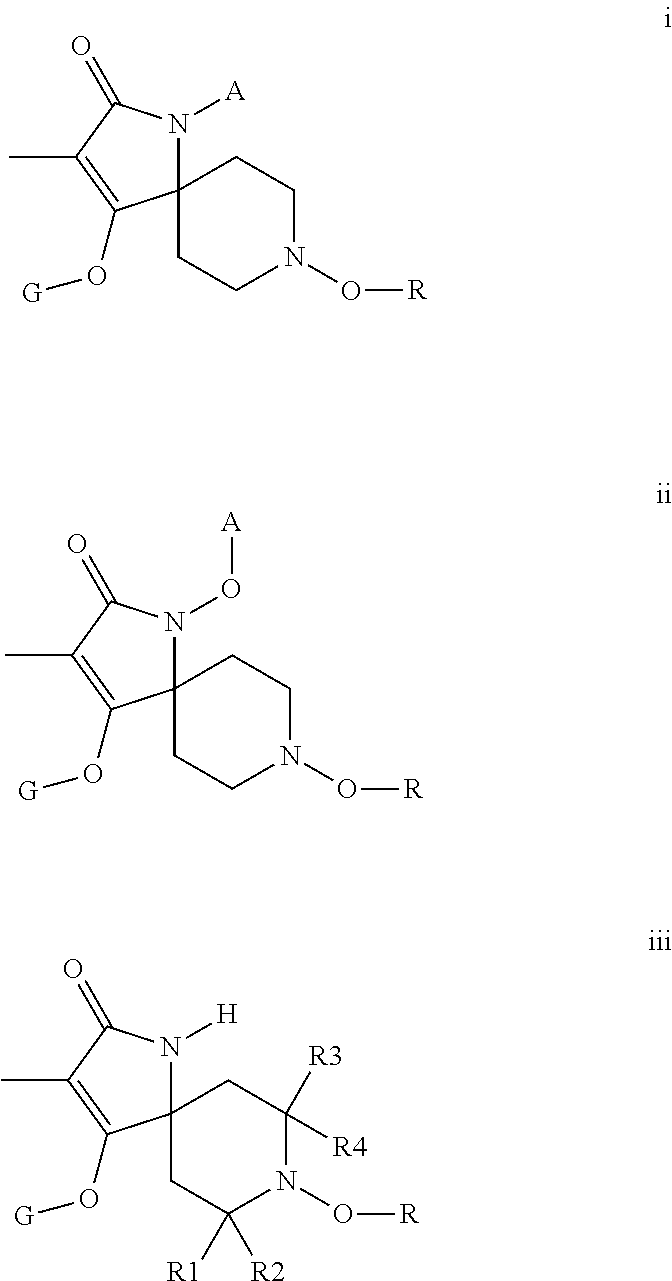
C12(CCN(O[R])CC1)N([A])C(=O)C(C)=C2O[G].C12(CCN(O[R])CC1)N(O[A])C(=O)C(C)=C2O[G].C12(CC([R2])([R1])N(O[R])C([R3])([R4])C1)N([H])C(=O)C(C)=C2O[G]
